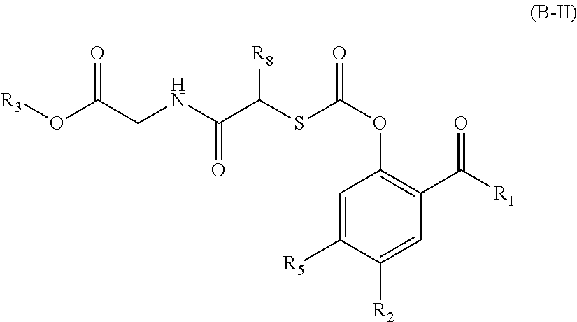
[R3]OC(=O)CNC(C(SC(OC1=C(C(=O)[R1])C=C([R2])C([R5])=C1)=O)[R8])=O
